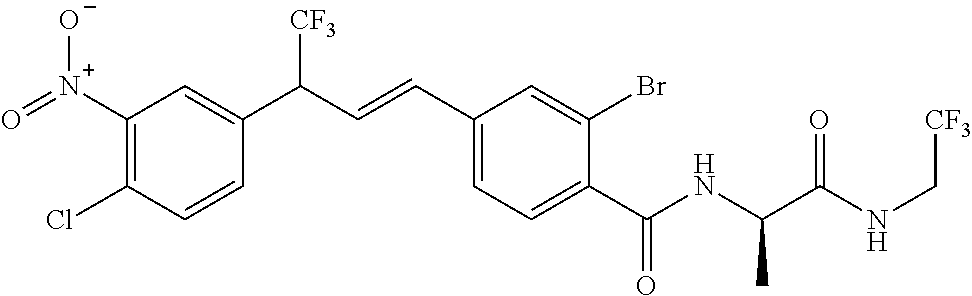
C1(Cl)=C([N+](=O)[O-])C=C(C(C=CC2=CC=C(C(NC(C(NC[CF3])=O)C)=O)C(Br)=C2)[CF3])C=C1
